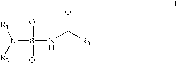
N(S(=O)(=O)NC([R3])=O)([R1])[R2]
